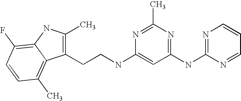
C1(NC2=NC(C)=NC(NCCC3=C(C)NC4=C(F)C=CC(C)=C34)=C2)=NC=CC=N1
